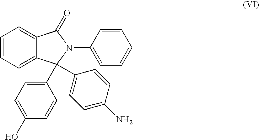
C1=C2C(=CC=C1)C(=O)N(C1=CC=CC=C1)C2(C1=CC=C(N)C=C1)C1=CC=C(O)C=C1
